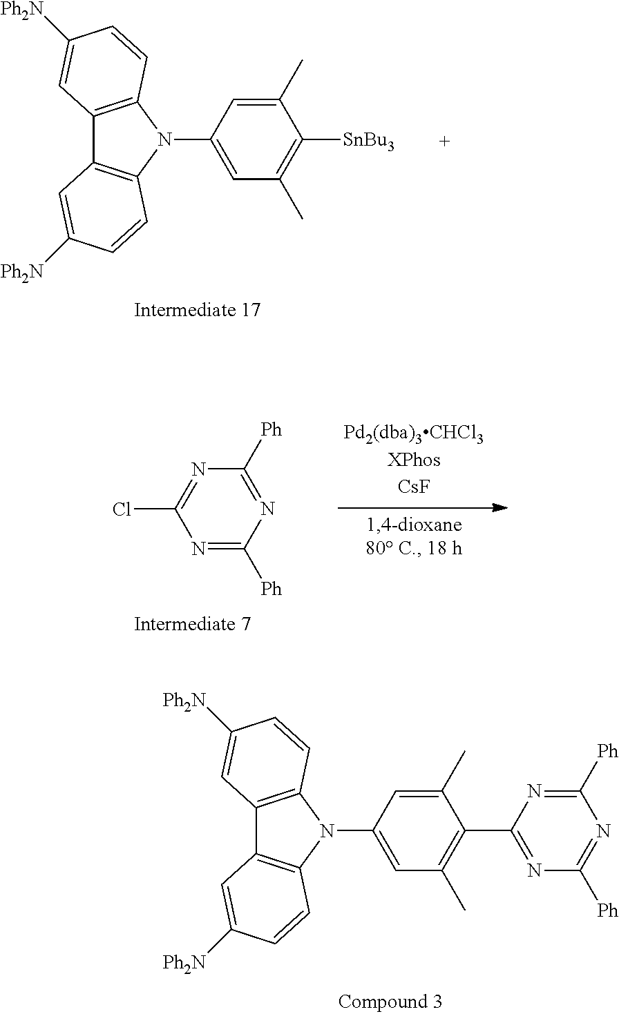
C12=C(N(C3=CC(C)=C([SnBu3])C(C)=C3)C3=C1C=C([Ph2N])C=C3)C=CC([Ph2N])=C2.N1=C([Ph])N=C([Ph])N=C1Cl.C12=C(N(C3=CC(C)=C(C4=NC([Ph])=NC([Ph])=N4)C(C)=C3)C3=C1C=C([Ph2N])C=C3)C=CC([Ph2N])=C2
